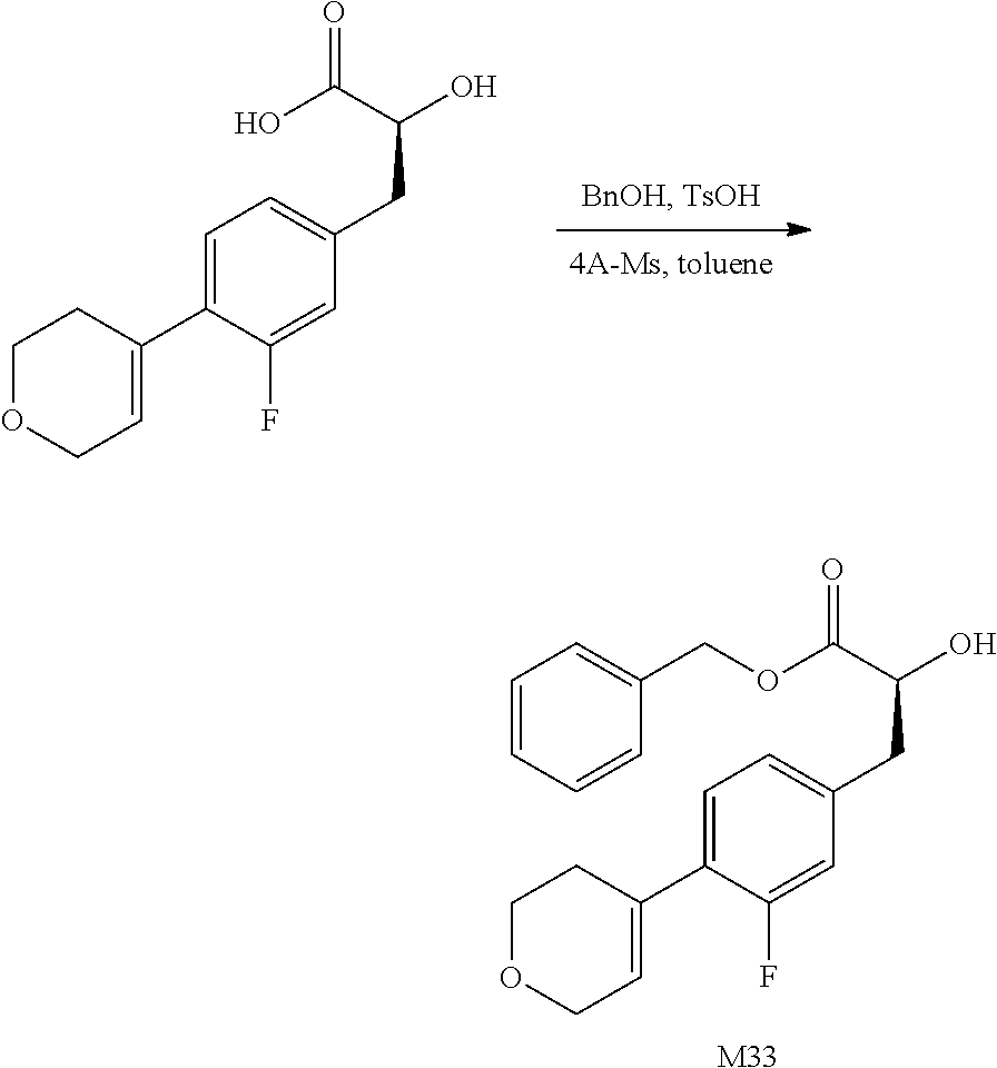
C1=C(C2=CCOCC2)C(F)=CC(CC(O)C(OCC2=CC=CC=C2)=O)=C1.[M33].C1=C(C2=CCOCC2)C(F)=CC(CC(O)C(O)=O)=C1
